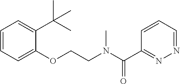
C1=CC=C(OCCN(C(C2=NN=CC=C2)=O)C)C(C(C)(C)C)=C1
